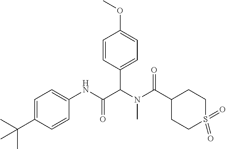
C1=C(C(C)(C)C)C=CC(NC(C(N(C(=O)C2CCS(=O)(=O)CC2)C)C2=CC=C(OC)C=C2)=O)=C1
